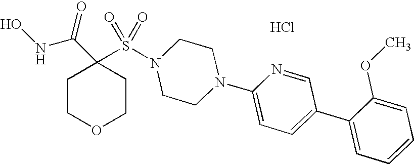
ONC(C1(S(N2CCN(C3=CC=C(C4=CC=CC=C4OC)C=N3)CC2)(=O)=O)CCOCC1)=O.Cl
